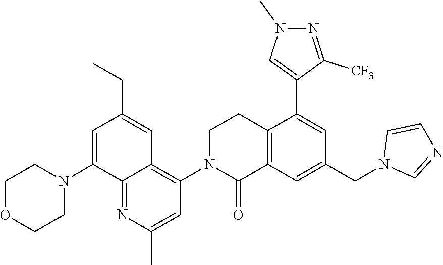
C12=C(C=C(CN3C=NC=C3)C=C1C1=CN(C)N=C1[CF3])C(=O)N(C1=C3C(=NC(C)=C1)C(N1CCOCC1)=CC(CC)=C3)CC2
